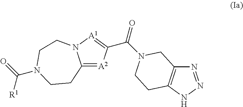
C12=[A2]C(C(=O)N3CC4=C(NN=N4)CC3)=[A1]N1CCN(C(=O)[R1])CC2
